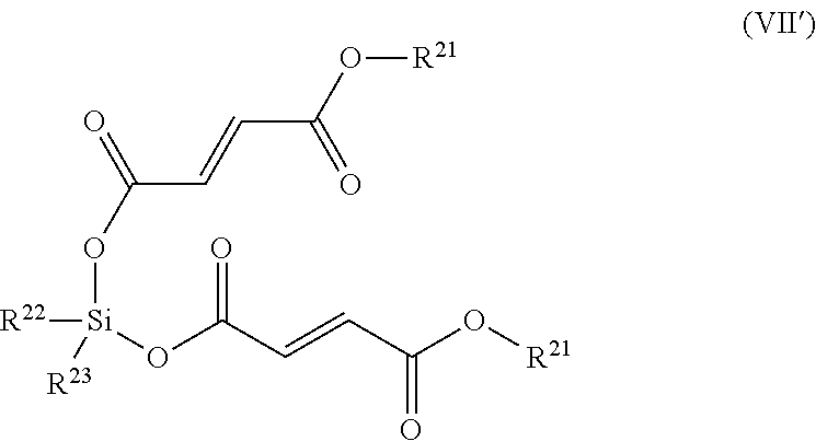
C(C=CC(O[R21])=O)(=O)O[Si]([R22])([R23])OC(C=CC(O[R21])=O)=O
